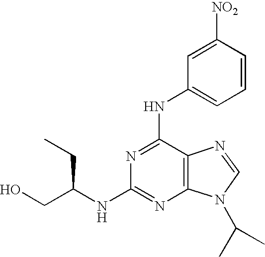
C12=C(C(NC3=CC=CC([NO2])=C3)=NC(NC(CO)CC)=N1)N=CN2C(C)C
